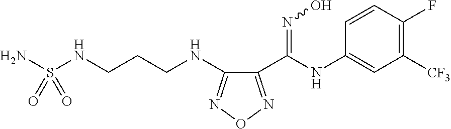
C1(C(NC2=CC([CF3])=C(F)C=C2)=NO)=NON=C1NCCCNS(N)(=O)=O
